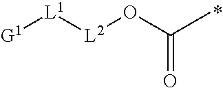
[G1][L1][L2]OC(C)=O
